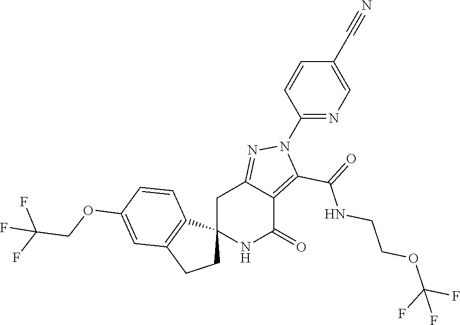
C12(NC(=O)C3=C(C(=O)NCCOC(F)(F)F)N(C4=NC=C(C#N)C=C4)N=C3C1)CCC1=C2C=CC(OCC(F)(F)F)=C1
